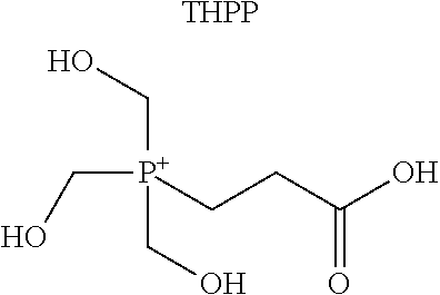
[P+](CCC(O)=O)(CO)(CO)CO.[THPP]
